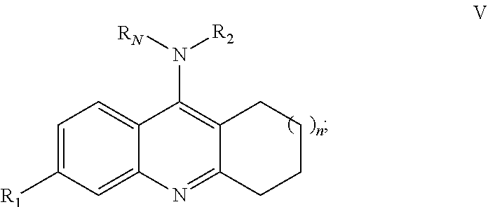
C1=C([R1])C=C2C(=C1)C(N([RN])[R2])=C1C(=N2)CCCC1
